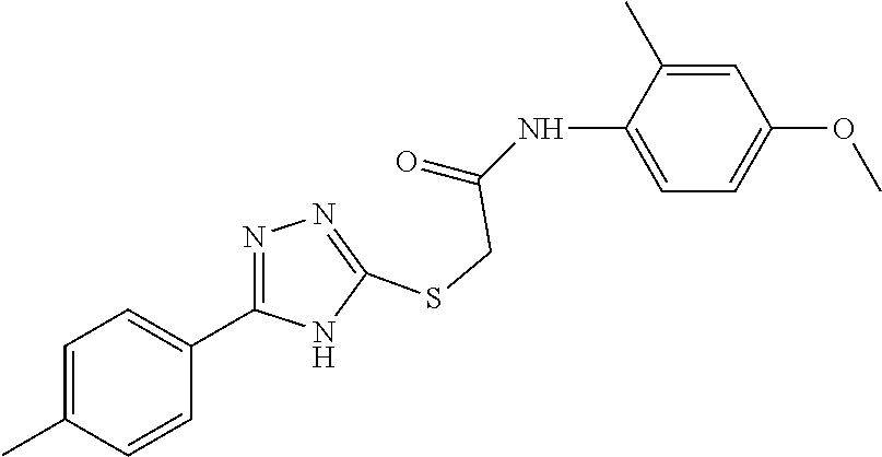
C1=C(NC(=O)CSC2=NN=C(C3=CC=C(C)C=C3)N2)C(C)=CC(OC)=C1
